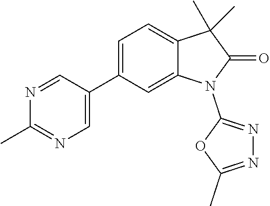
C1(C2=CN=C(C)N=C2)=CC=C2C(=C1)N(C1=NN=C(C)O1)C(=O)C2(C)C
